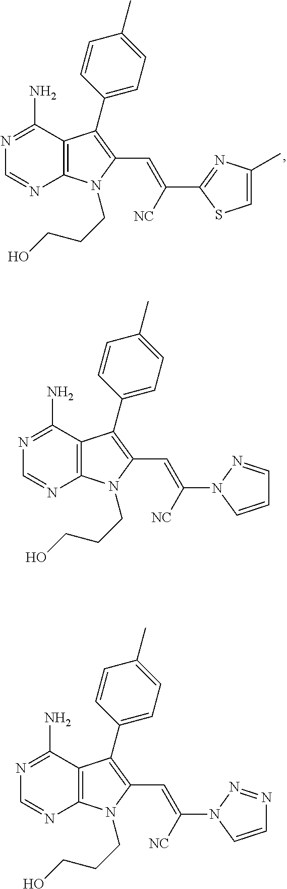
C12=C(C(N)=NC=N1)C(C1=CC=C(C)C=C1)=C(C=C([NC])C1=NC(C)=CS1)N2CCCO.C12=C(C(N)=NC=N1)C(C1=CC=C(C)C=C1)=C(C=C([NC])N1N=NC=C1)N2CCCO.C12=C(C(N)=NC=N1)C(C1=CC=C(C)C=C1)=C(C=C([NC])N1N=CC=C1)N2CCCO
